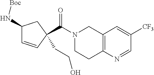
C12=C(N=CC([CF3])=C1)CCN(C(=O)C1(CCO)C=CC(N[Boc])C1)C2
